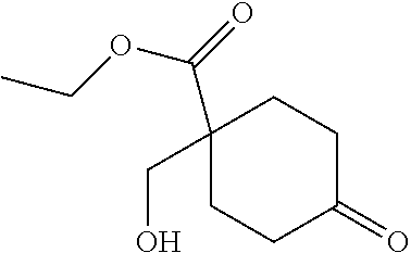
C1(CO)(C(=O)OCC)CCC(=O)CC1
